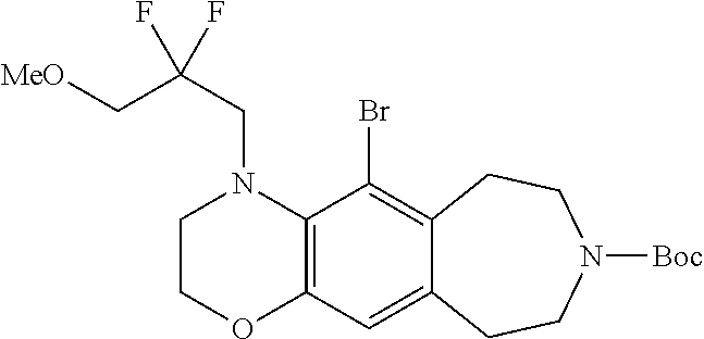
C12=C(C(Br)=C3C(=C1)CCN([Boc])CC3)N(CC(C[MeO])(F)F)CCO2
